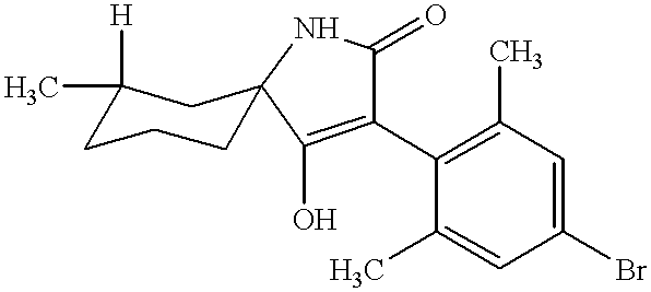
CC1([H])CCCC2(C1)NC(=O)C(C1=C(C)C=C(Br)C=C1C)=C2O
